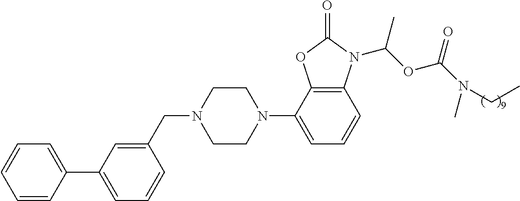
C1=CC(C2=CC=CC(CN3CCN(C4=CC=CC5=C4OC(=O)N5C(OC(N(CC)C)=O)C)CC3)=C2)=CC=C1
